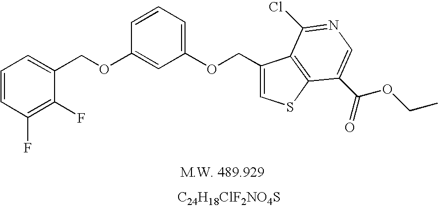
C1=CC(F)=C(F)C(COC2=CC(OCC3=CSC4=C3C(Cl)=NC=C4C(=O)OCC)=CC=C2)=C1.[C24H18ClF2NO4S]
